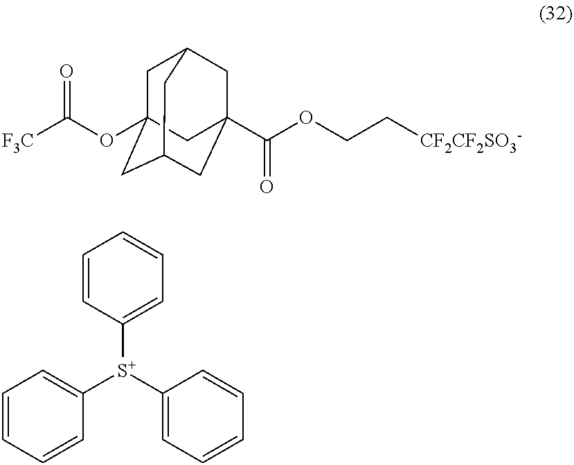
C1C2CC3(C(=O)OCC[CF2CF2SO3-])CC(CC1(OC([F3C])=O)C3)C2.C1=CC=CC([S+](C2=CC=CC=C2)C2=CC=CC=C2)=C1
